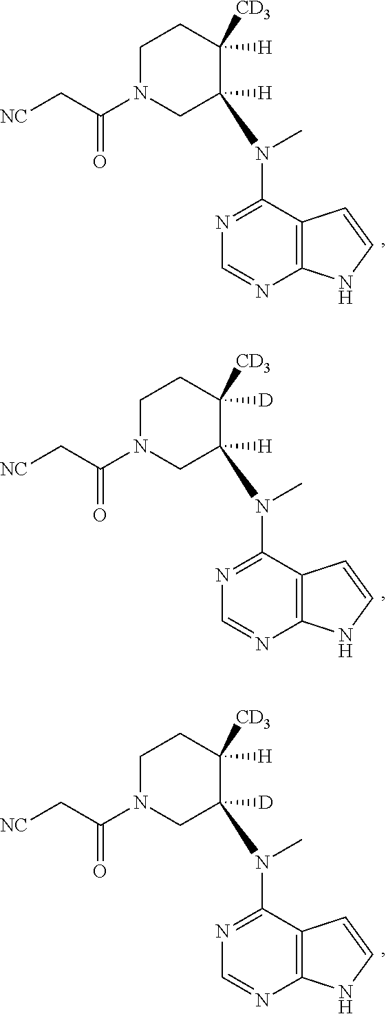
C12=C(C(N(C)C3([H])CN(C(C[NC])=O)CCC3([H])[CD3])=NC=N1)C=CN2.C12=C(C(N(C)C3([H])CN(C(C[NC])=O)CCC3([D])[CD3])=NC=N1)C=CN2.C12=C(C(N(C)C3([D])CN(C(C[NC])=O)CCC3([H])[CD3])=NC=N1)C=CN2
